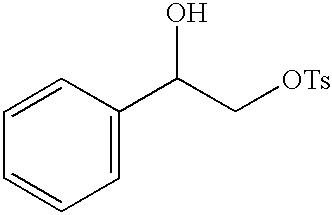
C1(C(C[OTs])O)=CC=CC=C1
